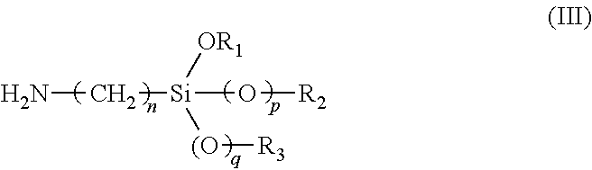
NC[Si](O[R2])([OR1])[(O][R3]
